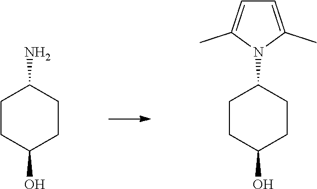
C1CC(N)CCC1O.C1CC(N2C(C)=CC=C2C)CCC1O
